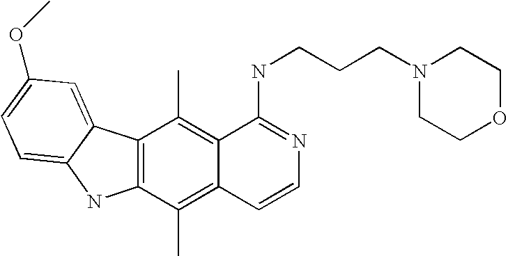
C12=C(C(C)=C3C(=C1C)C(NCCCN1CCOCC1)=NC=C3)NC1=CC=C(OC)C=C21
